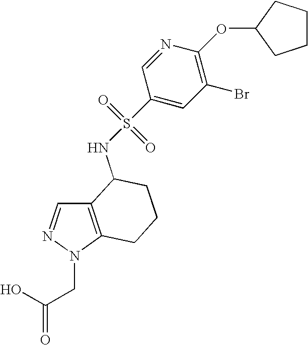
C12=C(N(CC(=O)O)N=C1)CCCC2NS(=O)(=O)C1=CC(Br)=C(OC2CCCC2)N=C1
